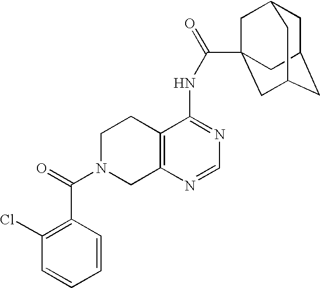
C1N(C(=O)C2=C(Cl)C=CC=C2)CC2=C(C1)C(NC(=O)C13CC4CC(CC(C1)C4)C3)=NC=N2
